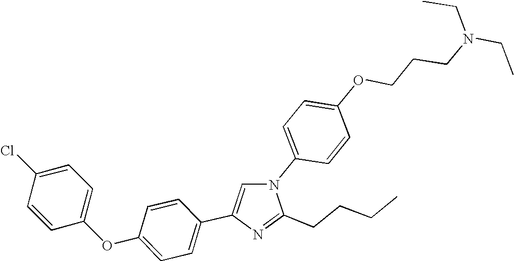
N1(C2=CC=C(OCCCN(CC)CC)C=C2)C=C(C2=CC=C(OC3=CC=C(Cl)C=C3)C=C2)N=C1CCCC
